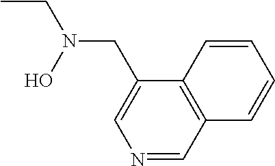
CCN(CC1=CN=CC2=C1C=CC=C2)O
